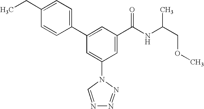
C1(C2=CC(C(NC(COC)C)=O)=CC(N3C=NN=N3)=C2)=CC=C(CC)C=C1
